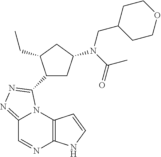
C12=C(N3C(=NN=C3C3CC(N(CC4CCOCC4)C(=O)C)CC3CC)C=N1)C=CN2
